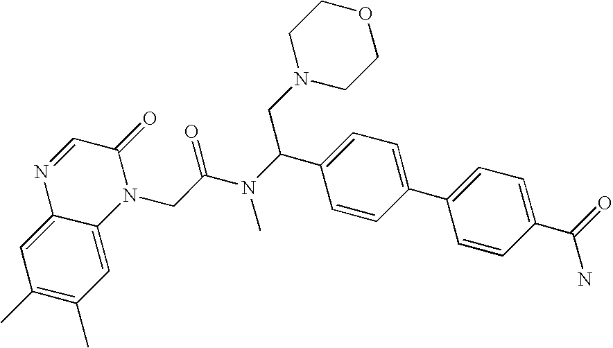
C1(C)=C(C)C=C2C(=C1)N=CC(=O)N2CC(N(C(C1=CC=C(C2=CC=C(C(N)=O)C=C2)C=C1)CN1CCOCC1)C)=O
